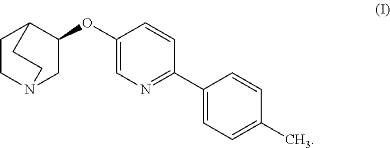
C1(OC2C3CCN(C2)CC3)=CN=C(C2=CC=C(C)C=C2)C=C1
